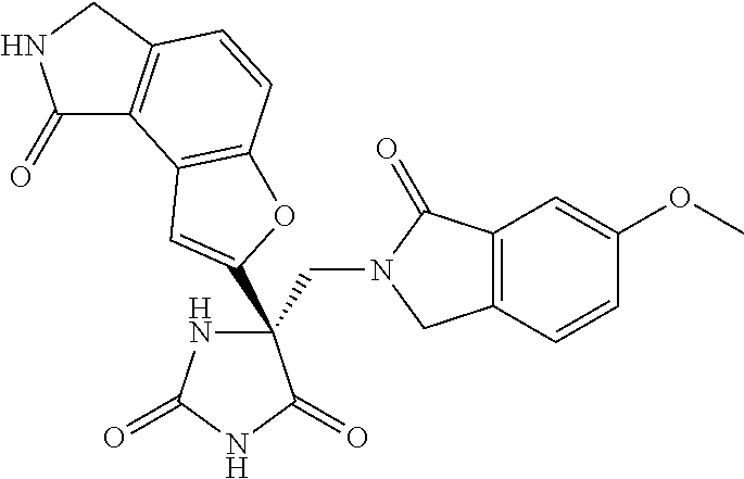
C(C1(C2=CC3=C(C=CC4=C3C(=O)NC4)O2)NC(=O)NC1=O)N1CC2=C(C1=O)C=C(OC)C=C2
